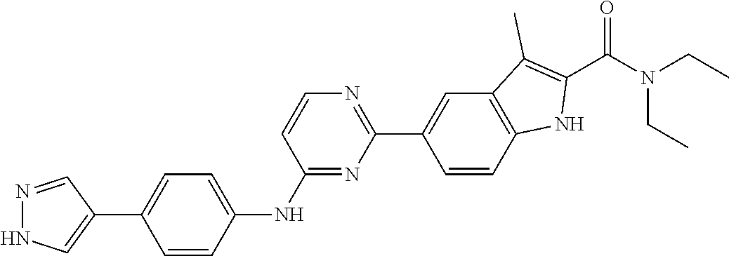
C1(NC2=CC=C(C3=CNN=C3)C=C2)=NC(C2=CC3=C(C=C2)NC(C(N(CC)CC)=O)=C3C)=NC=C1
